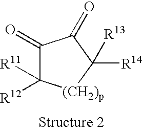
C1(=O)C([R11])([R12])[(CH2)p]C([R14])([R13])C1=O
